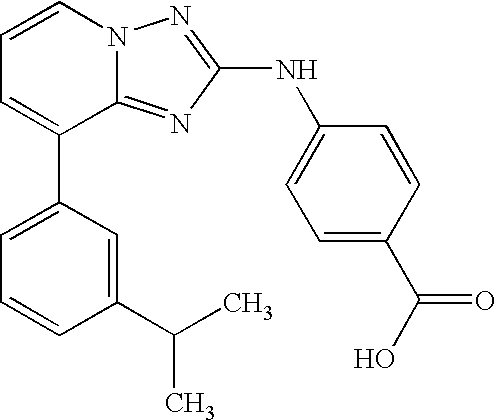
C1=CN2C(=NC(NC3=CC=C(C(O)=O)C=C3)=N2)C(C2=CC=CC(C(C)C)=C2)=C1
